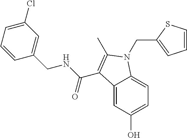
C12=CC(O)=CC=C1N(CC1=CC=CS1)C(C)=C2C(NCC1=CC(Cl)=CC=C1)=O
